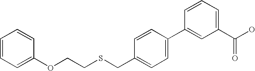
C1=CC(C2=CC(C(O)=O)=CC=C2)=CC=C1CSCCOC1=CC=CC=C1
